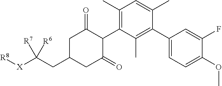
C1(C2=C(C)C(C3C(=O)CC(CC([X][R8])([R7])[R6])CC3=O)=C(C)C=C2C)=CC=C(OC)C(F)=C1
